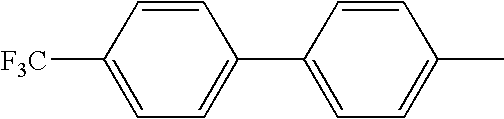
C1([F3C])=CC=C(C2=CC=C(C)C=C2)C=C1
